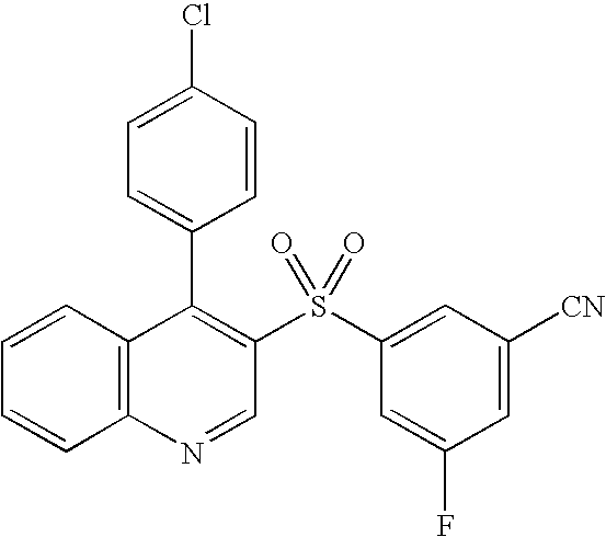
C12=C(C=CC=C1)C(C1=CC=C(Cl)C=C1)=C(S(C1=CC([CN])=CC(F)=C1)(=O)=O)C=N2
